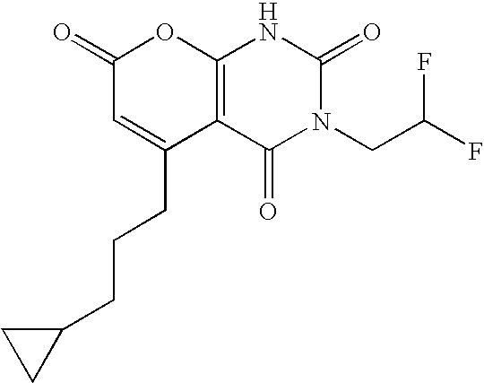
C12=C(C(=O)N(CC(F)F)C(=O)N1)C(CCCC1CC1)=CC(=O)O2
